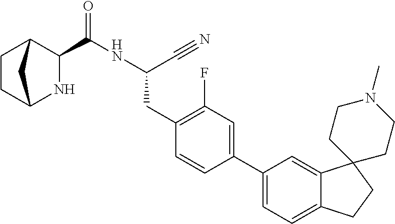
C1CC2NC(C(NC(C#N)CC3=C(F)C=C(C4=CC=C5C(=C4)C4(CC5)CCN(C)CC4)C=C3)=O)C1C2
